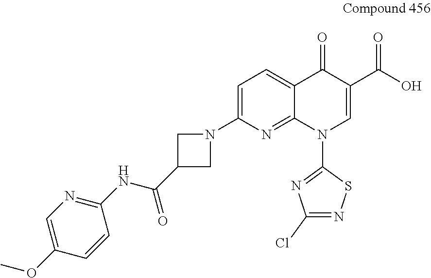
C1=C(N2CC(C(NC3=NC=C(OC)C=C3)=O)C2)N=C2C(=C1)C(=O)C(C(O)=O)=CN2C1=NC(Cl)=NS1
